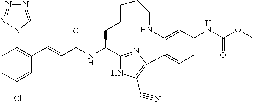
C1=CC(Cl)=CC(C=CC(NC2C3=NC(=C(C#N)N3)C3=CC=C(NC(=O)OC)C=C3NCCCCC2)=O)=C1N1C=NN=N1
